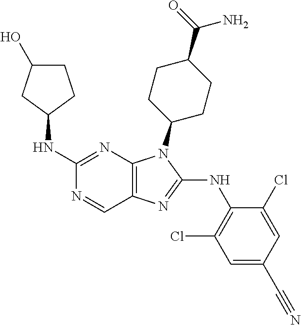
C1(NC2CCC(O)C2)=NC2=C(C=N1)N=C(NC1=C(Cl)C=C(C#N)C=C1Cl)N2C1CCC(C(=O)N)CC1
